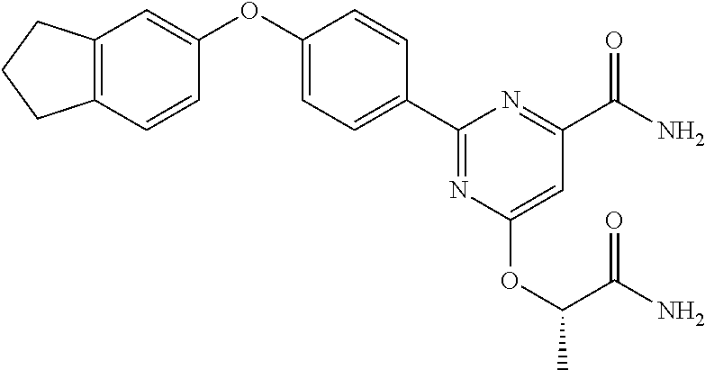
C1=C(OC2=CC3=C(C=C2)CCC3)C=CC(C2=NC(OC(C)C(=O)N)=CC(C(N)=O)=N2)=C1
